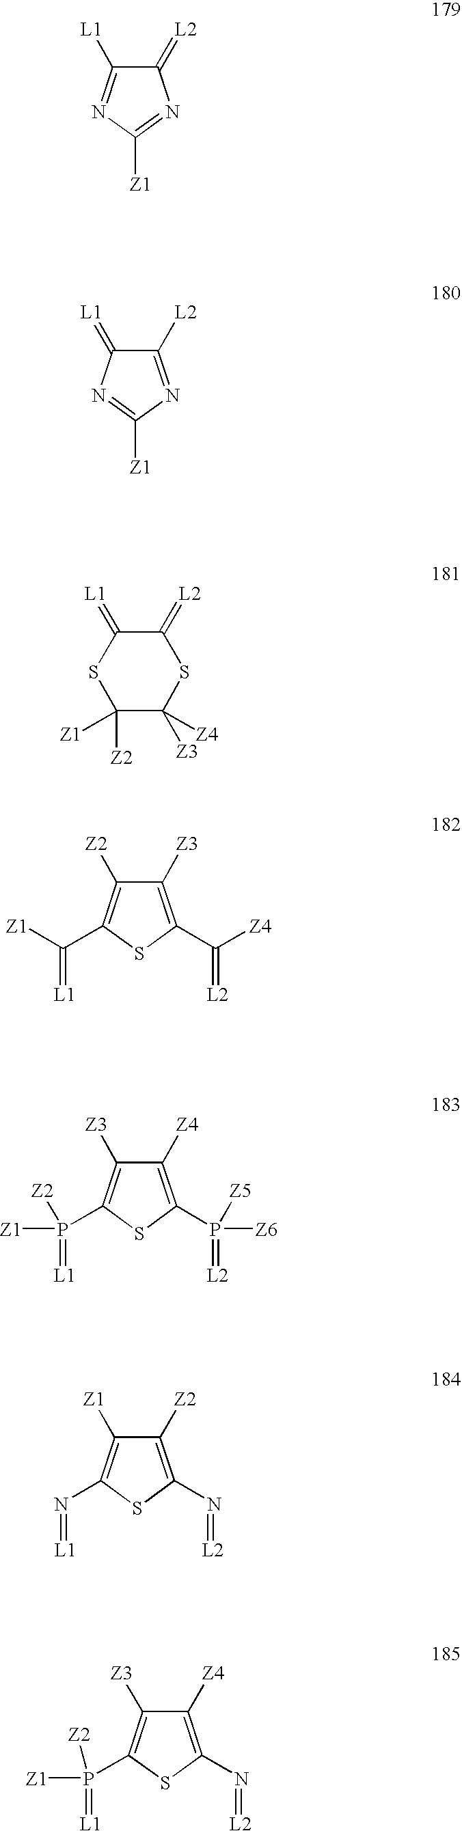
C1(=[L2])C([L1])=NC([Z1])=N1.C1([L2])=NC([Z1])=NC1=[L1].C1([Z2])([Z1])C([Z3])([Z4])SC(=[L2])C(=[L1])S1.C1([Z3])=C(C(=[L2])[Z4])SC(C([Z1])=[L1])=C1[Z2].C1([Z4])=C(P(=[L2])([Z5])[Z6])SC(P([Z2])(=[L1])[Z1])=C1[Z3].C1([Z2])=C(N=[L2])SC(N=[L1])=C1[Z1].C1([Z4])=C(N=[L2])SC(P(=[L1])([Z1])[Z2])=C1[Z3]
